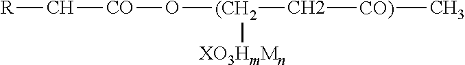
[R]C[CO]O[(CH2](C[CO)]C)[XO3HmMn]
